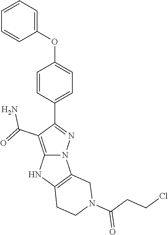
C1=CC=C(OC2=CC=C(C3=NN4C(=C3C(=O)N)NC3=C4CN(C(CCCl)=O)CC3)C=C2)C=C1
